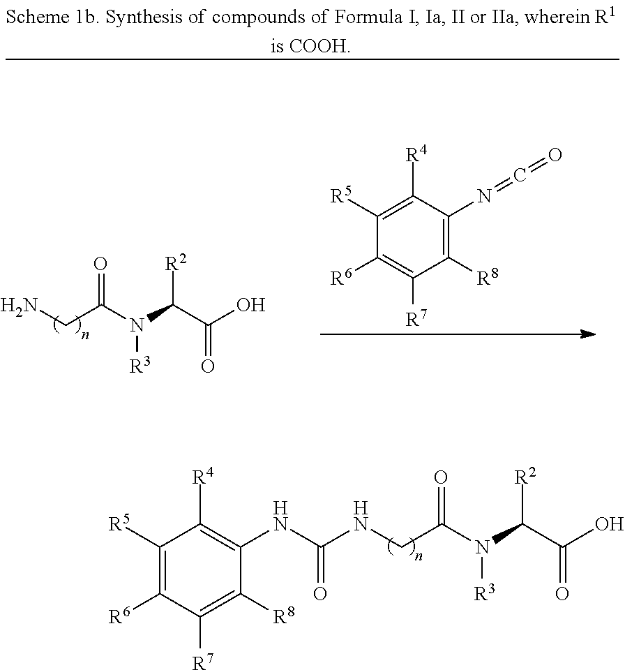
C1([R6])=C([R5])C([R4])=C(NC(NCC(N(C(C(=O)O)[R2])[R3])=O)=O)C([R8])=C1[R7].NCC(N(C(C(O)=O)[R2])[R3])=O.C1([R6])=C([R7])C([R8])=C(N=C=O)C([R4])=C1[R5]
